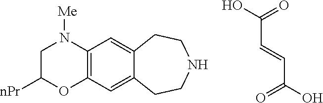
C(C=CC(O)=O)(O)=O.C1C([nPr])OC2=C(C=C3C(=C2)CCNCC3)N1[Me]
